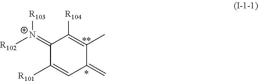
C1(=[N+]([R103])[R102])C([R101])=CC(=C)C(C)=C1[R104]
